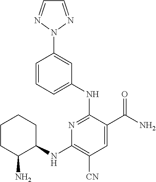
C1=NN(C2=CC(NC3=NC(NC4CCCCC4N)=C([CN])C=C3C(=O)N)=CC=C2)N=C1
